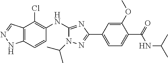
C12=C(C=CC(NC3=NC(C4=CC=C(C(NC(C)C)=O)C(OC)=C4)=NN3C(C)C)=C1Cl)NN=C2
